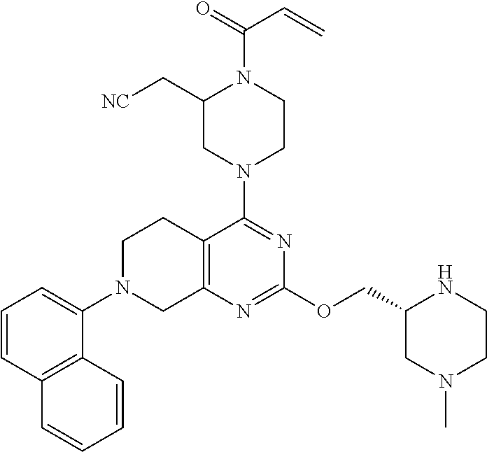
C1=CC2=C(C(N3CC4=C(CC3)C(N3CCN(C(C=C)=O)C(C[NC])C3)=NC(OCC3CN(C)CCN3)=N4)=C1)C=CC=C2
